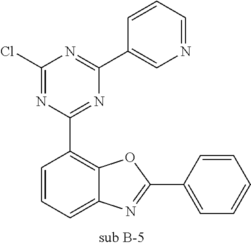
C1(Cl)=NC(C2=C3C(=CC=C2)N=C(C2=CC=CC=C2)O3)=NC(C2=CN=CC=C2)=N1
